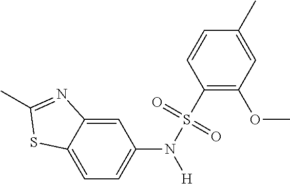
C1=C2C(=CC=C1N(S(C1=C(OC)C=C(C)C=C1)(=O)=O)[H])SC(C)=N2
